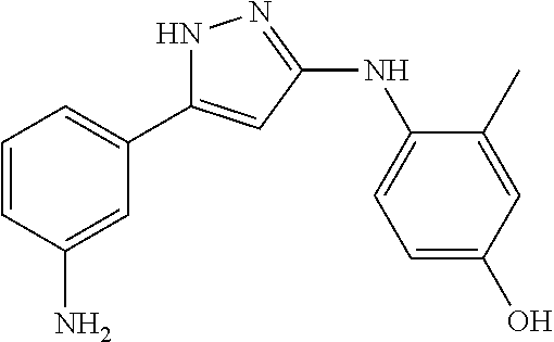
C1=CC(N)=CC(C2=CC(NC3=CC=C(O)C=C3C)=NN2)=C1
